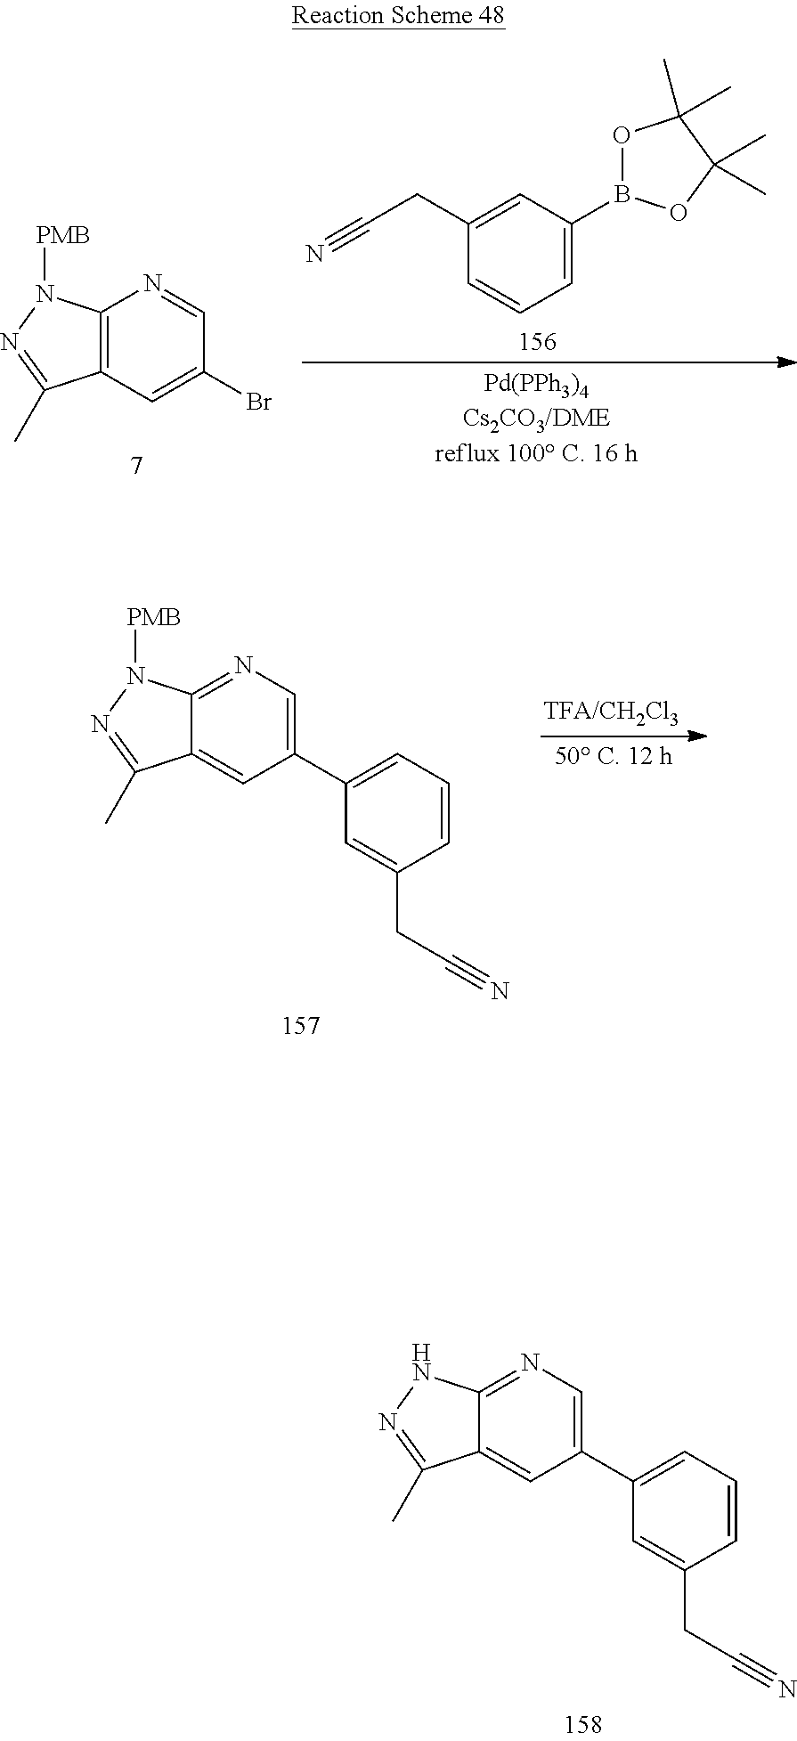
C12=C(C=C(Br)C=N1)C(C)=NN2[PMB].C1=CC=C(B2OC(C)(C)C(C)(C)O2)C=C1CC#N.C12=NC=C(C3=CC=CC(CC#N)=C3)C=C1C(C)=NN2[PMB].C12=NC=C(C3=CC=CC(CC#N)=C3)C=C1C(C)=NN2
